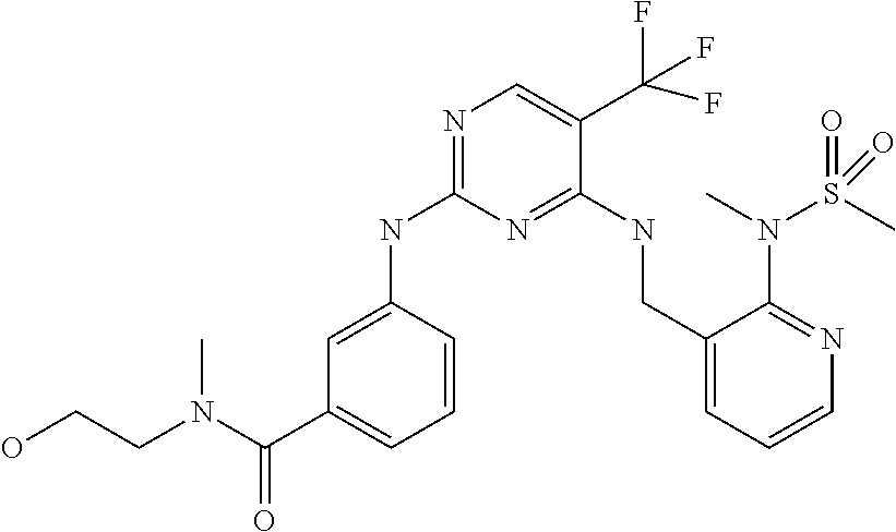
C1=CC(NC2=NC=C(C(F)(F)F)C(NCC3=CC=CN=C3N(S(C)(=O)=O)C)=N2)=CC(C(N(CCO)C)=O)=C1
